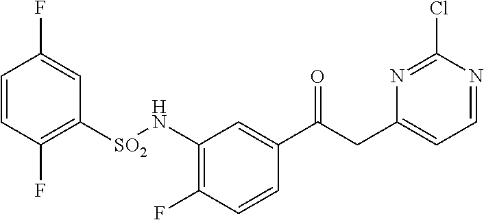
C1=CC(F)=C([SO2]NC2=C(F)C=CC(C(CC3=CC=NC(Cl)=N3)=O)=C2)C=C1F
